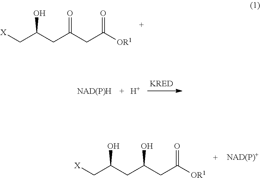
[X]CC(CC(CC([OR1])=O)=O)O.[H].[X]CC(CC(CC([OR1])=O)O)O
